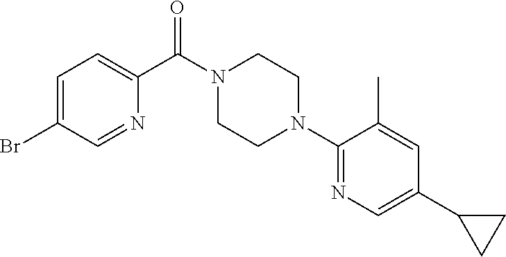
C1=C(Br)C=NC(C(N2CCN(C3=NC=C(C4CC4)C=C3C)CC2)=O)=C1
